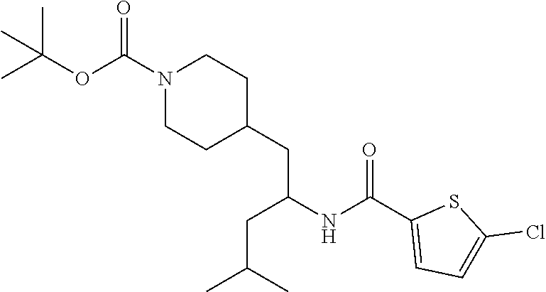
C1(C(NC(CC2CCN(C(OC(C)(C)C)=O)CC2)CC(C)C)=O)=CC=C(Cl)S1
